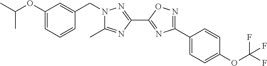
C(OC1=CC=CC(CN2C(C)=NC(C3=NC(C4=CC=C(OC(F)(F)F)C=C4)=NO3)=N2)=C1)(C)C
